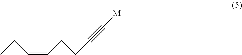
CCC=CCCC#C[M]
